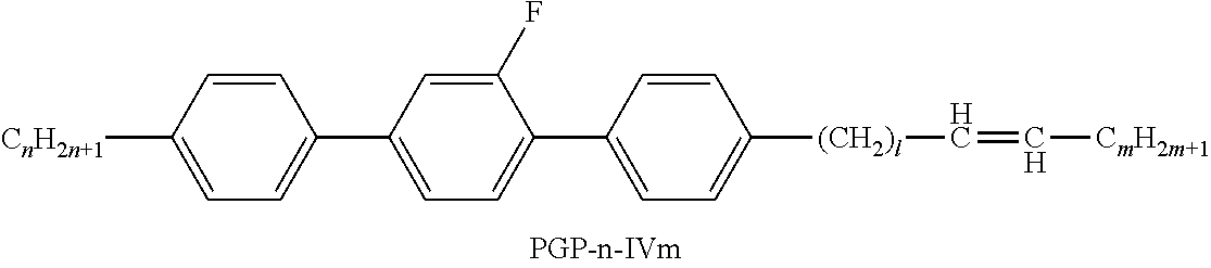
C1([CnH2n+1])=CC=C(C2=CC=C(C3=CC=C([(CH2)l]C=C[CmH2m+1])C=C3)C(F)=C2)C=C1
